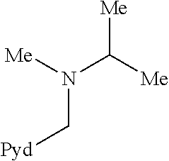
[Me]C([Me])N([Me])C[Pyd]
